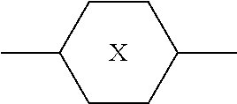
C1CC(C)CCC1C.[X]
